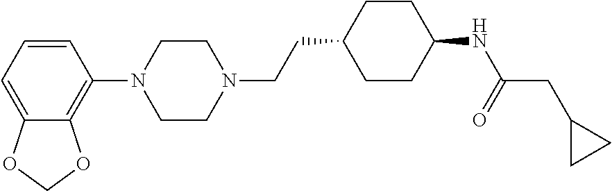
C1=CC=C2C(=C1N1CCN(CCC3CCC(NC(CC4CC4)=O)CC3)CC1)OCO2
